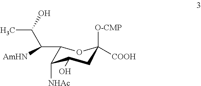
CC(O)C(C1C([NHAc])C(O)CC([O-CMP])([COOH])O1)[AmHN]
